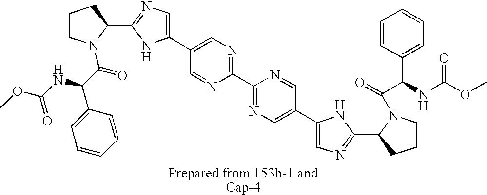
N1=C(C2=NC=C(C3=CN=C(C4CCCN4C(C(C4=CC=CC=C4)NC(OC)=O)=O)N3)C=N2)N=CC(C2=CN=C(C3CCCN3C(C(C3=CC=CC=C3)NC(OC)=O)=O)N2)=C1
